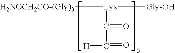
[H2NOCH2CO-(Gly)3][Lys]([Gly-OH])C(C(=O)[H])=O
